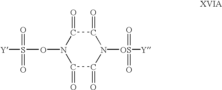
[Y]S(ON1C(=O)C(=O)N([OS]([Y])(=O)=O)C(=O)C1=O)(=O)=O
